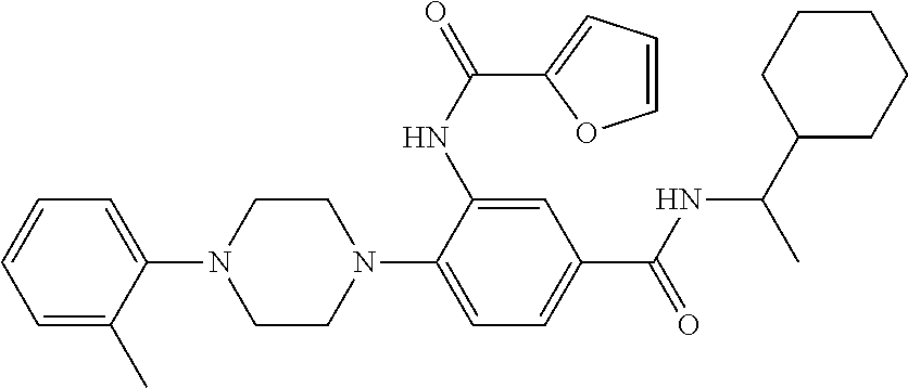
C1=C(C)C(N2CCN(C3=CC=C(C(NC(C4CCCCC4)C)=O)C=C3NC(=O)C3=CC=CO3)CC2)=CC=C1
